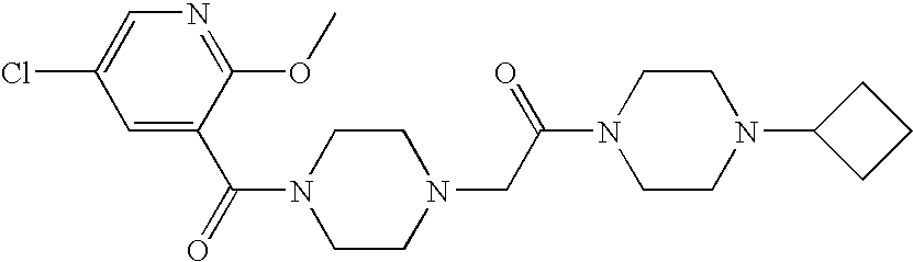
C(=O)(N1CCN(CC(N2CCN(C3CCC3)CC2)=O)CC1)C1=CC(Cl)=CN=C1OC
